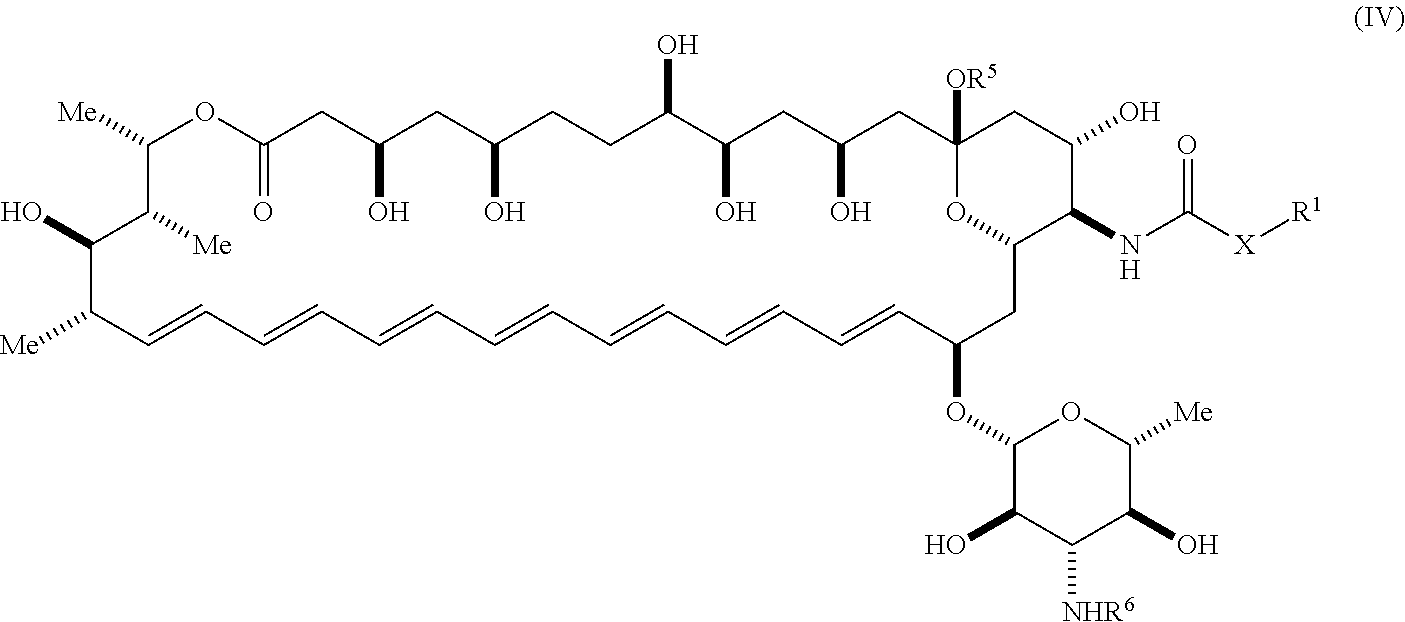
C1([Me])OC(=O)CC(O)CC(O)CCC(O)C(O)CC(O)CC2([OR5])OC(CC(OC3C(O)C([NHR6])C(O)C([Me])O3)C=CC=CC=CC=CC=CC=CC=CC([Me])C(O)C1[Me])C(NC([X][R1])=O)C(O)C2
